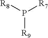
[R8]P([R9])[R7]
